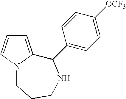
C1=C2N(C=C1)CCCNC2C1=CC=C([OCF3])C=C1
